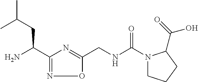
C1(C(N)CC(C)C)=NOC(CNC(N2CCCC2C(O)=O)=O)=N1
